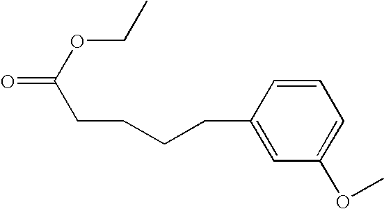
C1=CC(CCCCC(OCC)=O)=CC(OC)=C1
